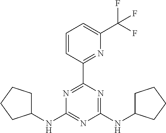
N(C1=NC(NC2CCCC2)=NC(C2=NC(C(F)(F)F)=CC=C2)=N1)C1CCCC1
